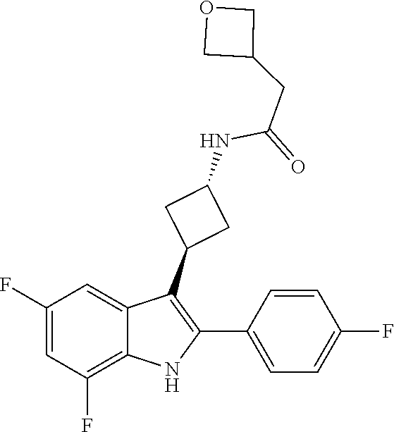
C(C(=O)NC1CC(C2=C(C3=CC=C(F)C=C3)NC3=C(F)C=C(F)C=C23)C1)C1COC1
